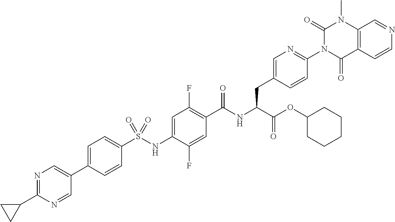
C1=C(C2=CN=C(C3CC3)N=C2)C=CC(S(NC2=CC(F)=C(C(NC(C(OC3CCCCC3)=O)CC3=CN=C(N4C(=O)N(C)C5=C(C4=O)C=CN=C5)C=C3)=O)C=C2F)(=O)=O)=C1
